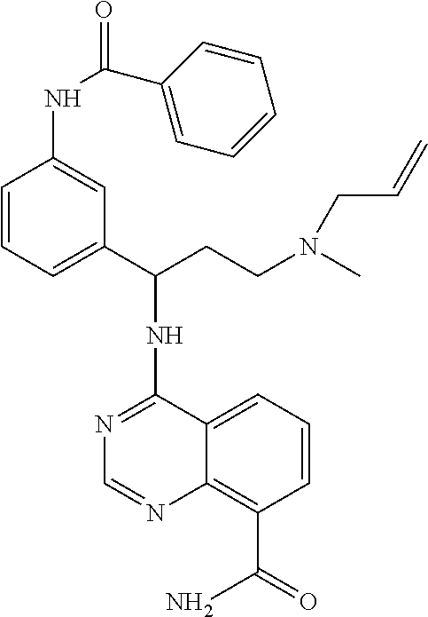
N1=C(NC(CCN(C)CC=C)C2=CC=CC(NC(C3=CC=CC=C3)=O)=C2)C2=CC=CC(C(=O)N)=C2N=C1
